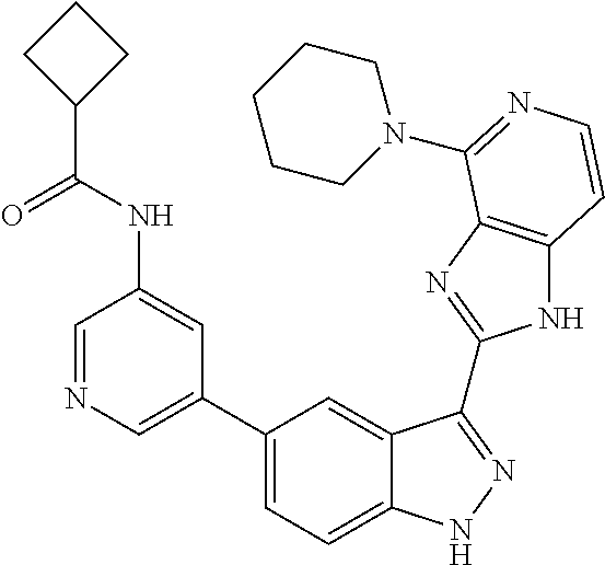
C1(C2=CN=CC(NC(C3CCC3)=O)=C2)=CC=C2C(=C1)C(C1=NC3=C(N1)C=CN=C3N1CCCCC1)=NN2
